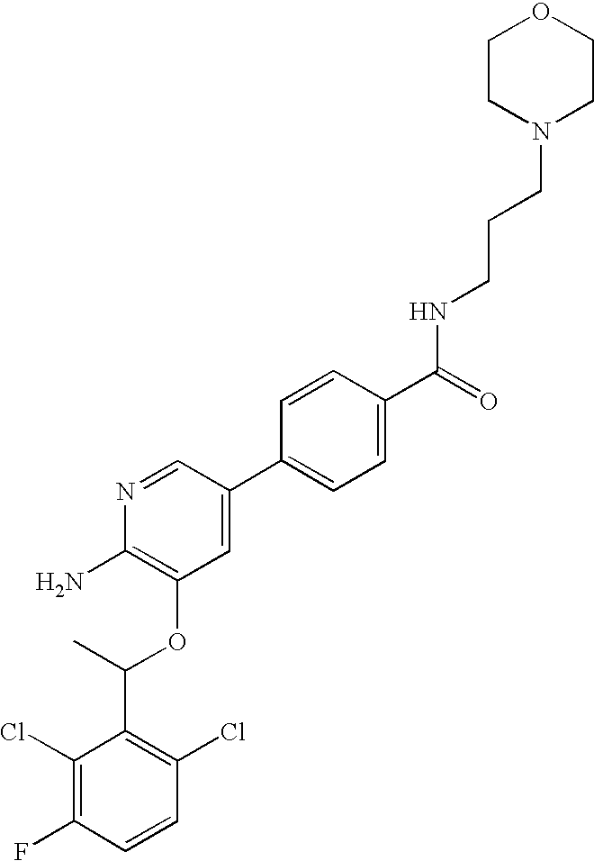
C1(Cl)=C(F)C=CC(Cl)=C1C(C)OC1=C(N)N=CC(C2=CC=C(C(=O)NCCCN3CCOCC3)C=C2)=C1
